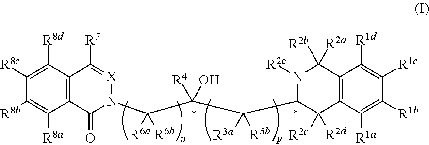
C1([R8c])=C([R8d])C2=C(C([R8a])=C1[R8b])C(=O)N(C(C(C(C1C([R2c])([R2d])C3=C(C([R2b])([R2a])N1[R2e])C([R1d])=C([R1c])C([R1b])=C3[R1a])([R3a])[R3b])([R4])O)([R6a])[R6b])[X]=C2[R7]
